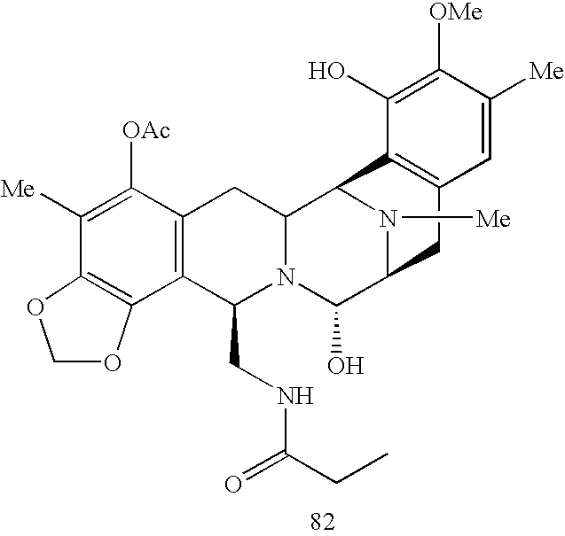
C1([Me])=C([OAc])C2=C(C(CNC(CC)=O)N3C(C2)C2N([Me])C(C3O)CC3=C2C(O)=C([OMe])C([Me])=C3)C2=C1OCO2
